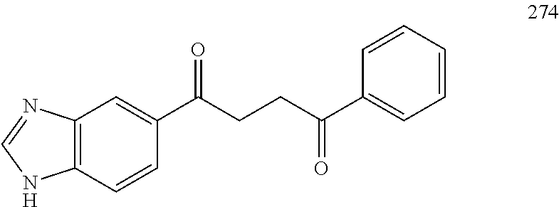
C1(C(CCC(C2=CC=CC=C2)=O)=O)=CC2=C(C=C1)NC=N2
